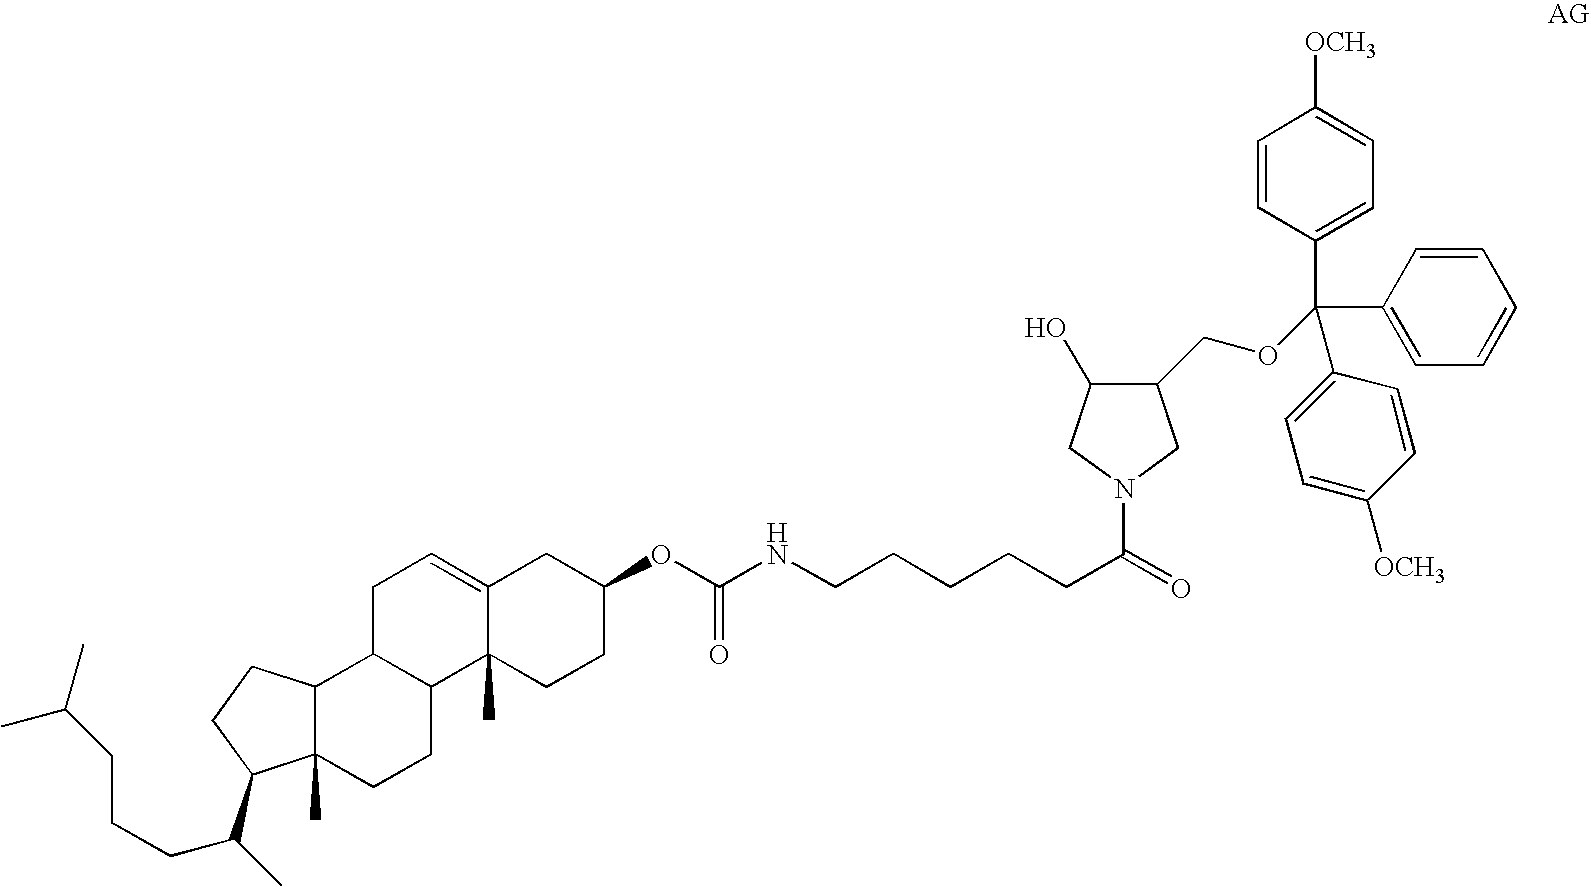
C12C(C)(CCC3C1CC=C1C3(C)CCC(OC(=O)NCCCCCC(N3CC(COC(C4=CC=CC=C4)(C4=CC=C([OCH3])C=C4)C4=CC=C([OCH3])C=C4)C(O)C3)=O)C1)C(C(CCCC(C)C)C)CC2
